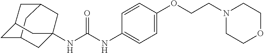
N(C(NC1=CC=C(OCCN2CCOCC2)C=C1)=O)C12CC3CC(CC(C1)C3)C2
